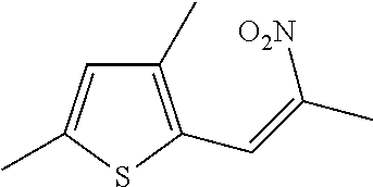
CC1=C(C=C(C)[O2N])SC(C)=C1
